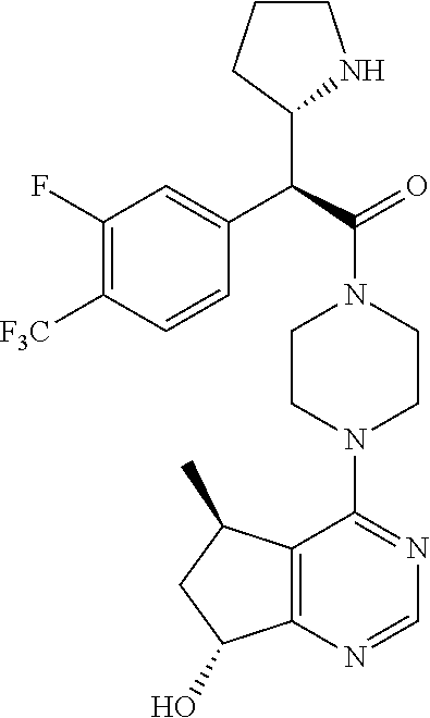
C12=C(N=CN=C1N1CCN(C(=O)C(C3NCCC3)C3=CC(F)=C([F3C])C=C3)CC1)C(O)CC2C
